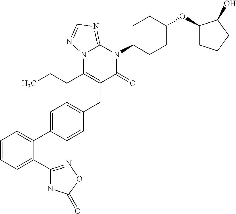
C1=CC=C(C2=NOC(=O)N2)C(C2=CC=C(CC3=C(CCC)N4C(=NC=N4)N(C4CCC(OC5CCCC5O)CC4)C3=O)C=C2)=C1
